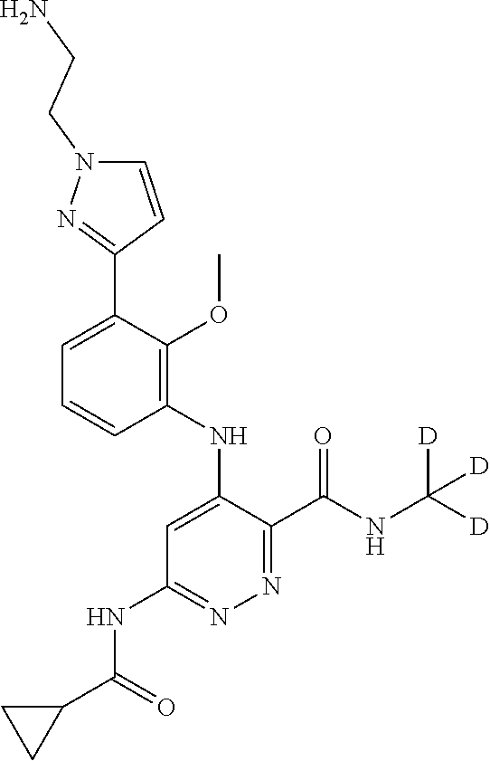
C1=CC=C(C2=NN(CCN)C=C2)C(OC)=C1NC1=CC(NC(C2CC2)=O)=NN=C1C(NC([D])([D])[D])=O
